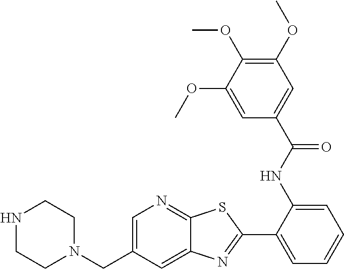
N1CCN(CC2=CN=C3C(=C2)N=C(C2=CC=CC=C2NC(C2=CC(OC)=C(OC)C(OC)=C2)=O)S3)CC1
